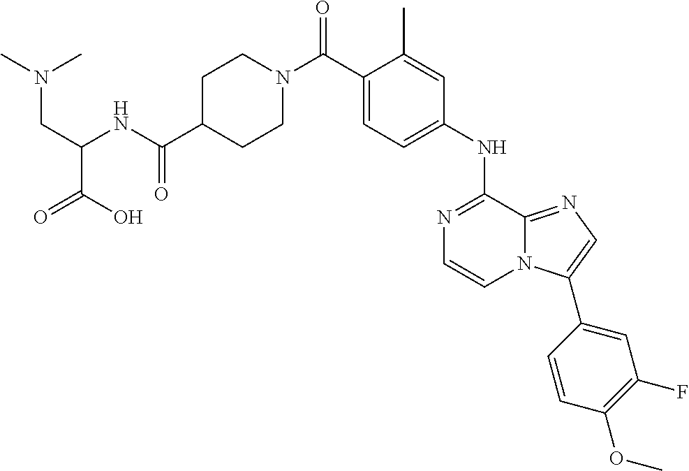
N1=C(NC2=CC=C(C(N3CCC(C(NC(CN(C)C)C(O)=O)=O)CC3)=O)C(C)=C2)C2=NC=C(C3=CC(F)=C(OC)C=C3)N2C=C1
